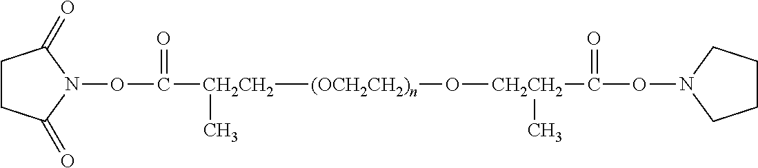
[(OCH2CH2)n]([CH2CH2](C(ON1C(=O)CCC1=O)=O)C)O[CH2CH2](C(ON1CCCC1)=O)C
